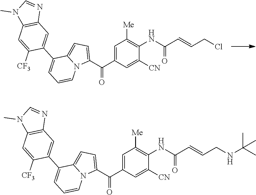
C1=C(C(C2=CC=C3N2C=CC=C3C2=CC3=C(C=C2[CF3])N(C)C=N3)=O)C=C([CN])C(NC(C=CCCl)=O)=C1[Me].C1=C(C(C2=CC=C3N2C=CC=C3C2=CC3=C(C=C2[CF3])N(C)C=N3)=O)C=C([CN])C(NC(C=CCNC(C)(C)C)=O)=C1[Me]
